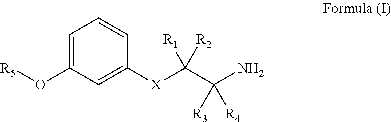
C1=C(O[R5])C=C([X]C(C(N)([R4])[R3])([R2])[R1])C=C1
